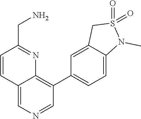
C1=CC(CN)=NC2=C(C3=CC=C4C(=C3)CS(=O)(=O)N4C)C=NC=C12
